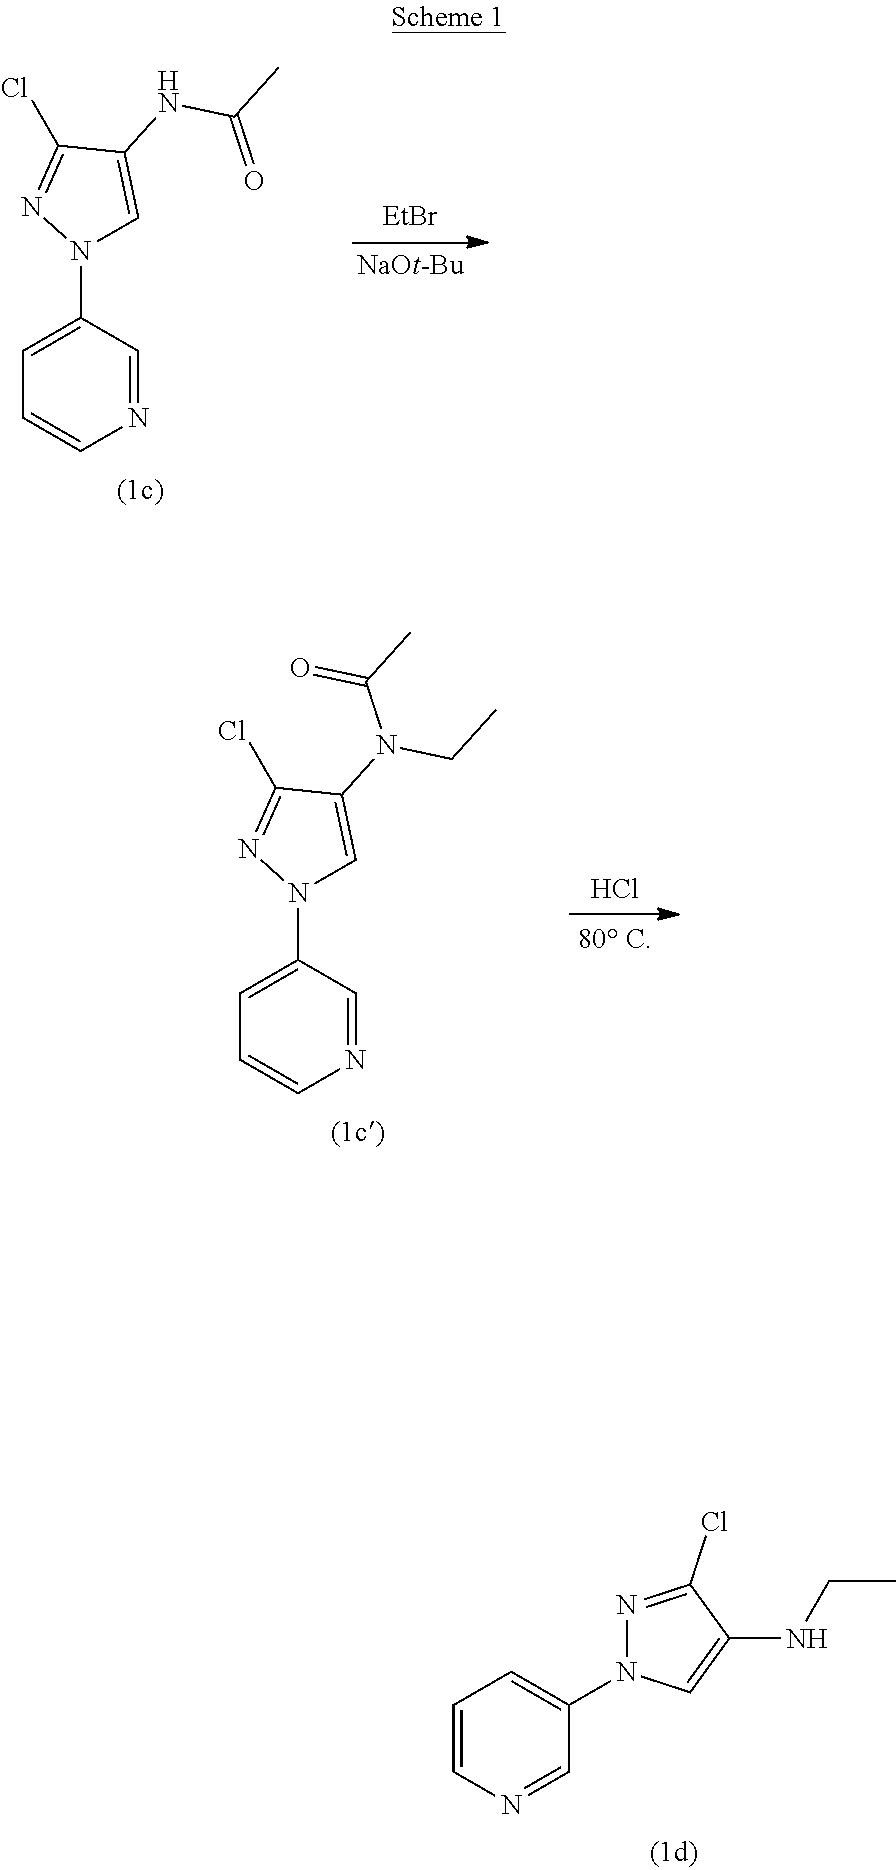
C1=CN=CC(N2N=C(Cl)C(NCC)=C2)=C1.N1=CC(N2C=C(NC(C)=O)C(Cl)=N2)=CC=C1.[EtBr].[NaOt-Bu].N1=CC(N2C=C(N(CC)C(C)=O)C(Cl)=N2)=CC=C1.Cl
